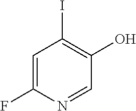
C1=C(F)N=CC(O)=C1I
